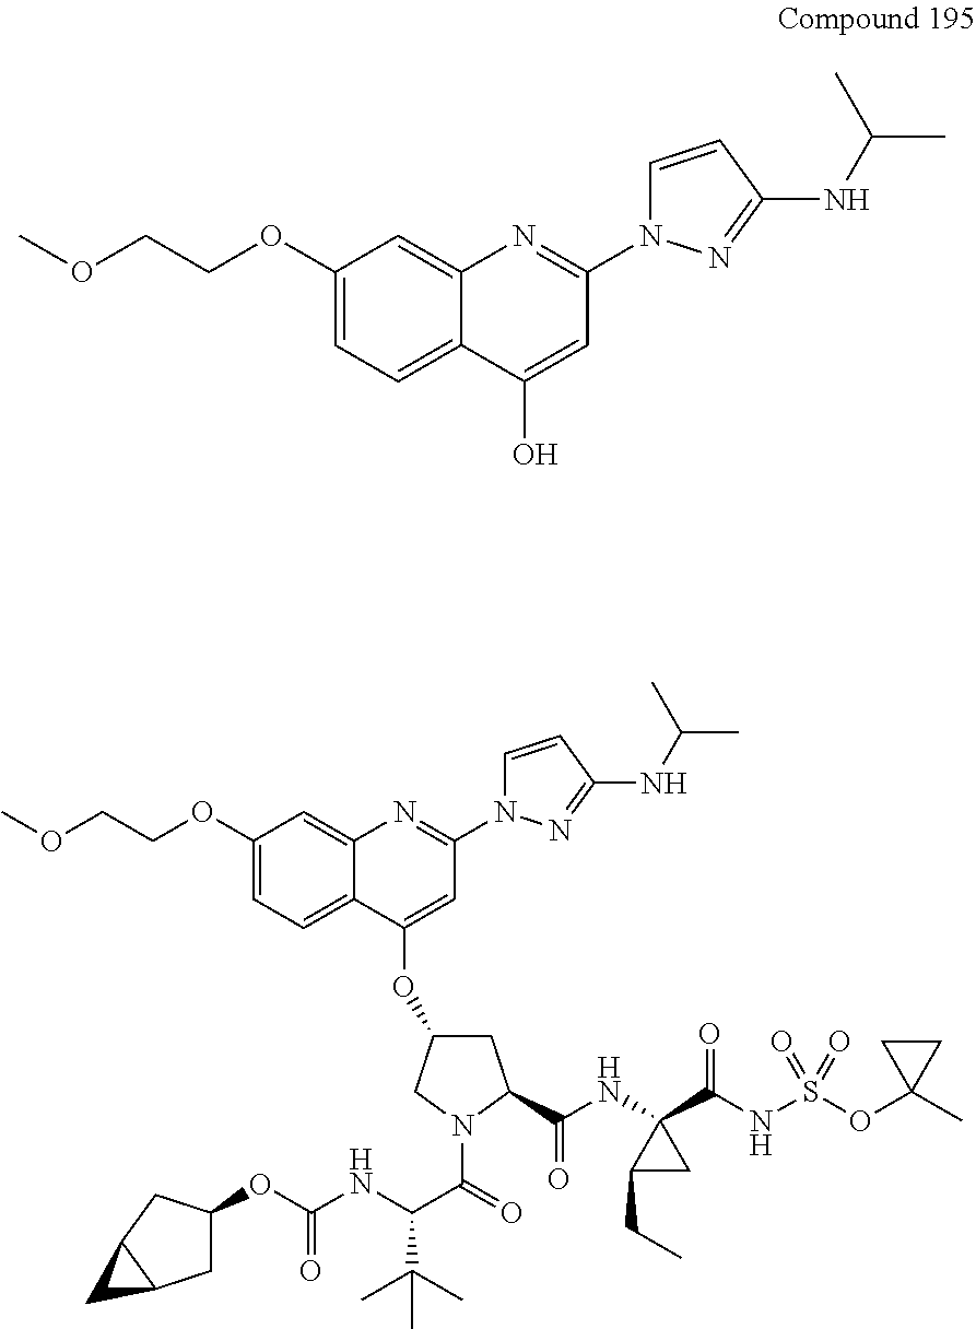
COCCOC1=CC=C2C(=C1)N=C(N1C=CC(NC(C)C)=N1)C=C2O.C1(OCCOC)=CC=C2C(=C1)N=C(N1C=CC(NC(C)C)=N1)C=C2OC1CC(C(=O)NC2(C(NS(OC3(C)CC3)(=O)=O)=O)CC2CC)N(C(C(NC(OC2CC3C(C2)C3)=O)C(C)(C)C)=O)C1
